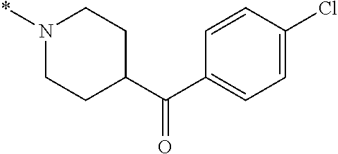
N1(*)CCC(C(C2=CC=C(Cl)C=C2)=O)CC1
